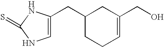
C1=C(CC2CCC=C(CO)C2)NC(=S)N1
